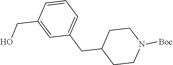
C(C1=CC(CC2CCN([Boc])CC2)=CC=C1)O
